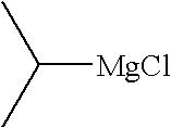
C([MgCl])(C)C
